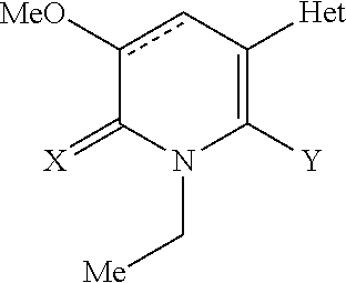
c1([OMe])cC([Het])=C([Y])N(C[Me])C1=[X]
